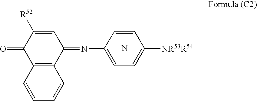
N.C1=C([NR53R54])C=CC(N=C2C3=C(C(=O)C([R52])=C2)C=CC=C3)=C1
